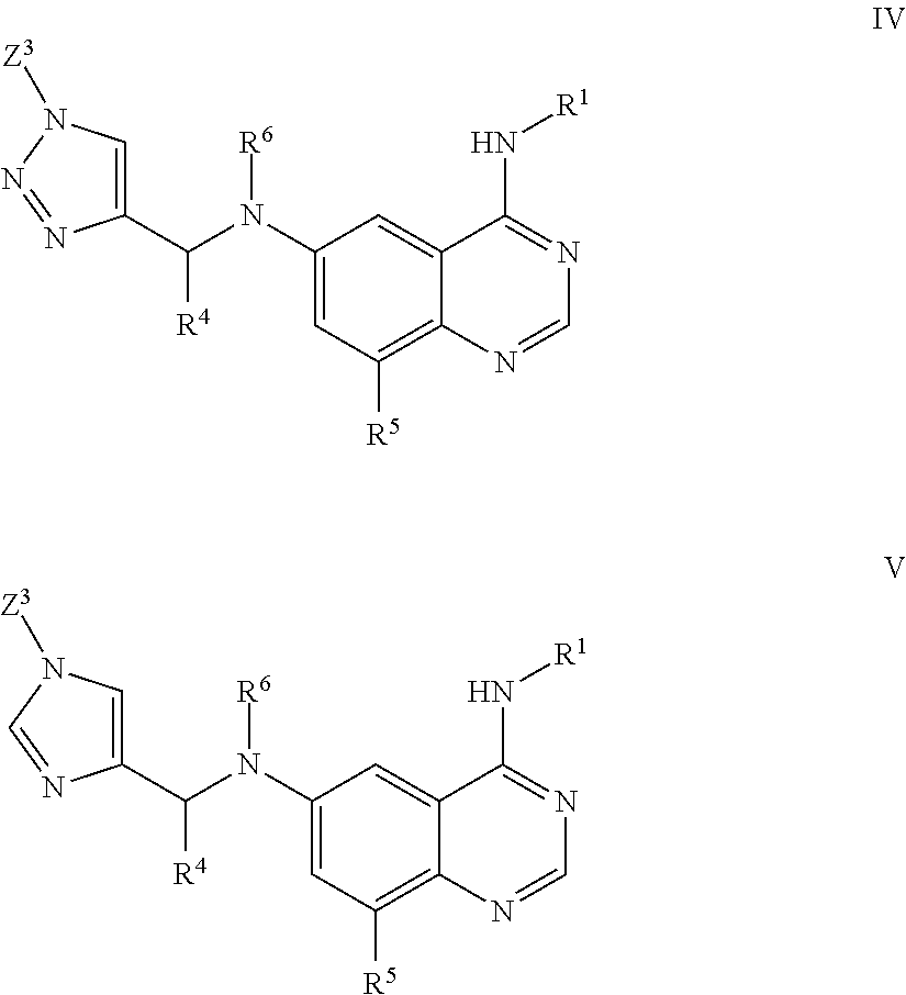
C1(N(C([R4])C2=CN([Z3])N=N2)[R6])=CC([R5])=C2C(=C1)C(N[R1])=NC=N2.C1(N(C([R4])C2=CN([Z3])C=N2)[R6])=CC([R5])=C2C(=C1)C(N[R1])=NC=N2
